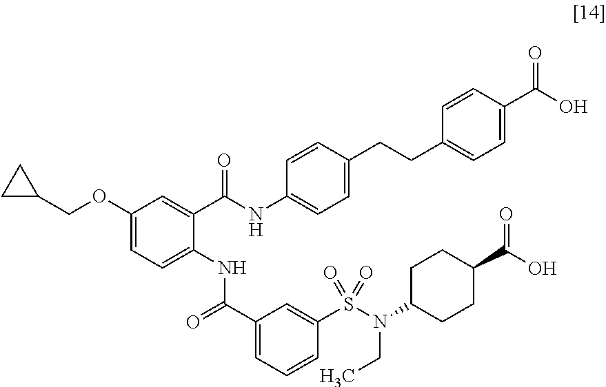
C1(OCC2CC2)=CC=C(NC(C2=CC=CC(S(N(C3CCC(C(O)=O)CC3)CC)(=O)=O)=C2)=O)C(C(NC2=CC=C(CCC3=CC=C(C(O)=O)C=C3)C=C2)=O)=C1
